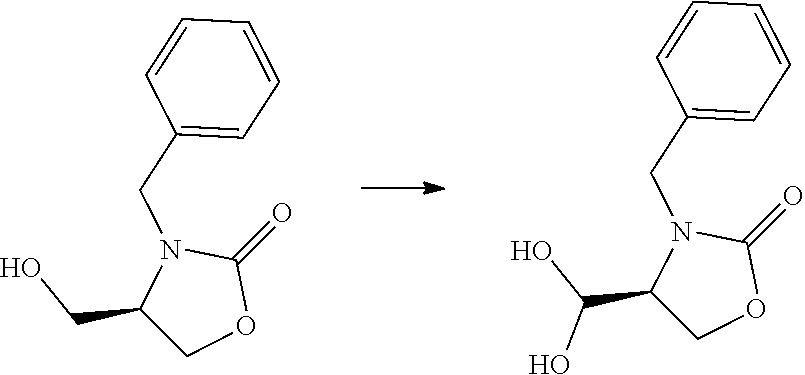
O=C1N(CC2=CC=CC=C2)C(CO)CO1.O=C1N(CC2=CC=CC=C2)C(C(O)O)CO1
